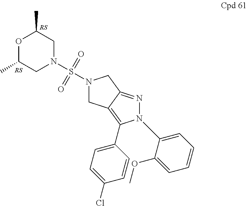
N1(S(=O)(=O)N2CC(C)OC(C)C2)CC2=C(C3=CC=C(Cl)C=C3)N(C3=CC=CC=C3OC)N=C2C1
